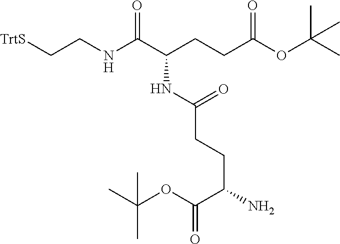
[TrtS]CCNC(C(CCC(OC(C)(C)C)=O)NC(CCC(N)C(OC(C)(C)C)=O)=O)=O
